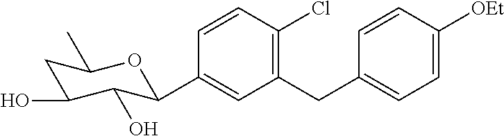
C1(CC2=CC=C([OEt])C=C2)=C(Cl)C=CC(C2C(O)C(O)CC(C)O2)=C1
